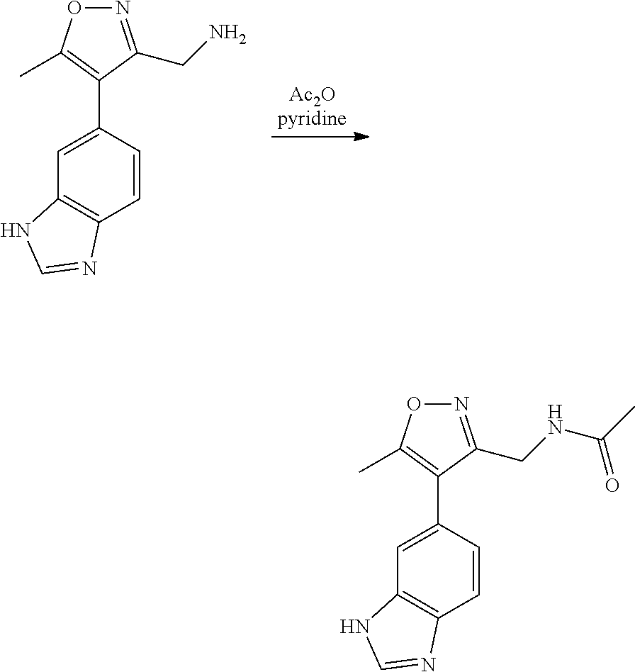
[Ac2Opyridine].C1(C2=C(C)ON=C2CN)=CC2=C(C=C1)N=CN2.C1(C2=C(C)ON=C2CNC(C)=O)=CC2=C(C=C1)N=CN2
